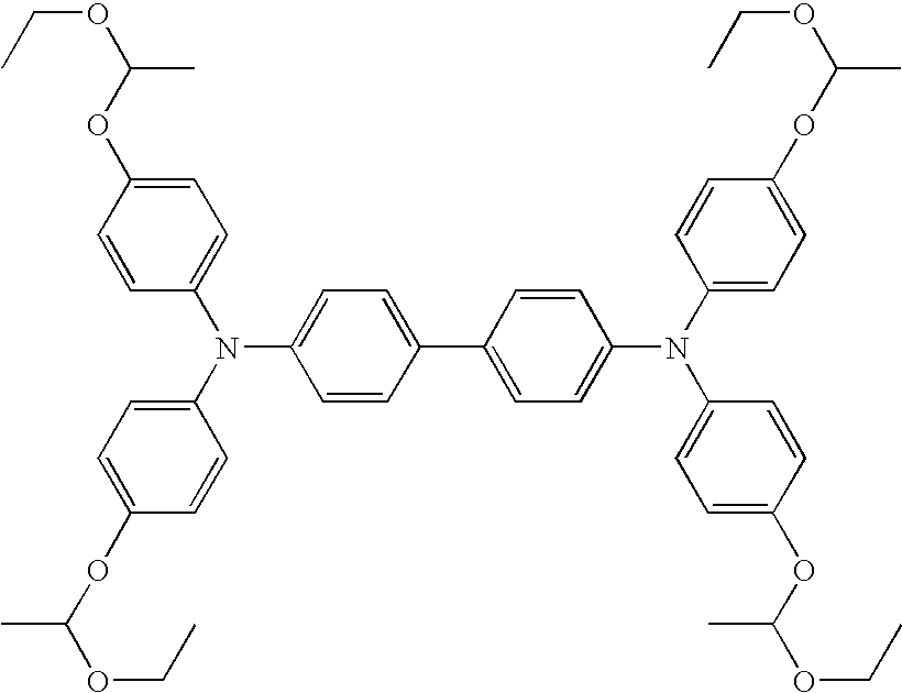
C1=CC(OC(OCC)C)=CC=C1N(C1=CC=C(OC(C)OCC)C=C1)C1=CC=C(C2=CC=C(N(C3=CC=C(OC(OCC)C)C=C3)C3=CC=C(OC(OCC)C)C=C3)C=C2)C=C1
